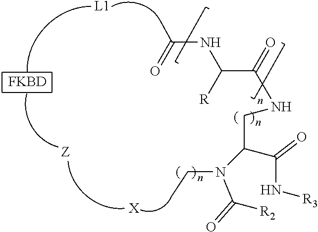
[L1].[X].[FKBD].N(C(C(=O)NCC(C(N[R3])=O)N(CC)C([R2])=O)[R])C(=O)C
